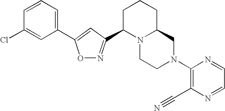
C1=CC=C(C2=CC(C3N4C(CCC3)CN(C3=C(C#N)N=CC=N3)CC4)=NO2)C=C1Cl
